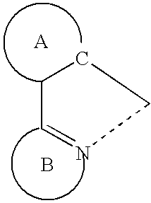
C1C=NCC1.B
